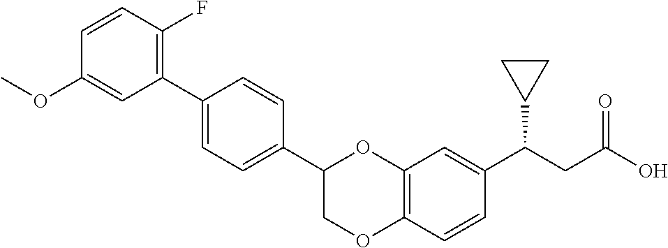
C1=CC(F)=C(C2=CC=C(C3COC4=C(O3)C=C(C(CC(=O)O)C3CC3)C=C4)C=C2)C=C1OC
